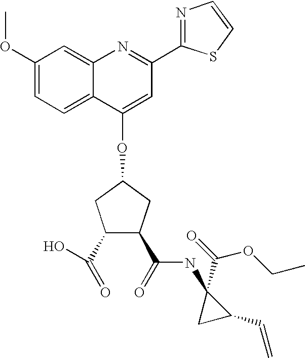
C1(OC)=CC=C2C(=C1)N=C(C1=NC=CS1)C=C2OC1CC(C(=O)NC2(C(=O)OCC)CC2C=C)C(C(O)=O)C1
